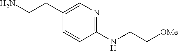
C1(CCN)=CN=C(NCC[OMe])C=C1
